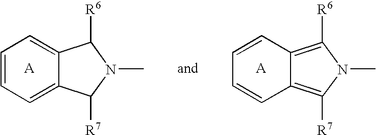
C1=CC=C2C(=C1)C([R6])N(C)C2[R7].C1=CC2=C([R6])N(C)C([R7])=C2C=C1
